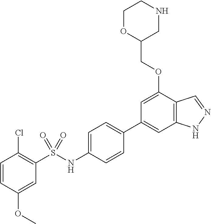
C1=CC(OC)=CC(S(NC2=CC=C(C3=CC4=C(C(OCC5CNCCO5)=C3)C=NN4)C=C2)(=O)=O)=C1Cl
